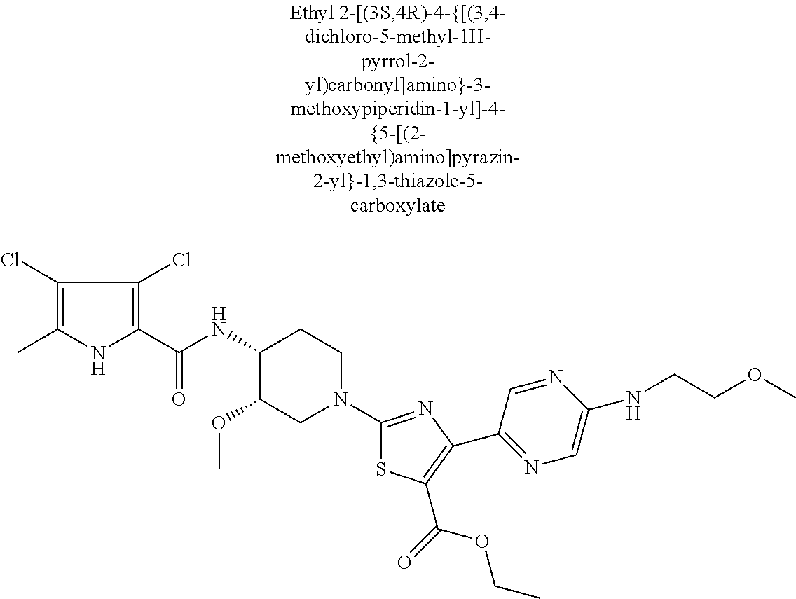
C1(Cl)=C(C)NC(C(NC2C(OC)CN(C3=NC(C4=NC=C(NCCOC)N=C4)=C(C(=O)OCC)S3)CC2)=O)=C1Cl
